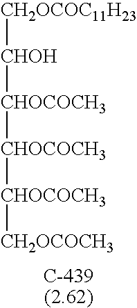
[CH2OCOC11H23][CHOH][CHOCOCH3][CHOCOCH3][CHOCOCH3][CH2OCOCH3]
